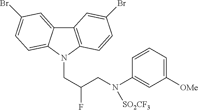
C12=C(N(CC(F)CN(C3=CC([OMe])=CC=C3)[SO2CF3])C3=CC=C(Br)C=C13)C=CC(Br)=C2
